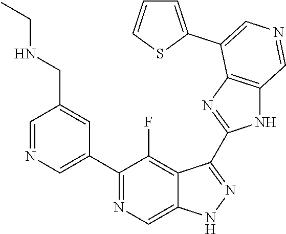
C1(C2=CN=CC(CNCC)=C2)=NC=C2C(=C1F)C(C1=NC3=C(N1)C=NC=C3C1=CC=CS1)=NN2
